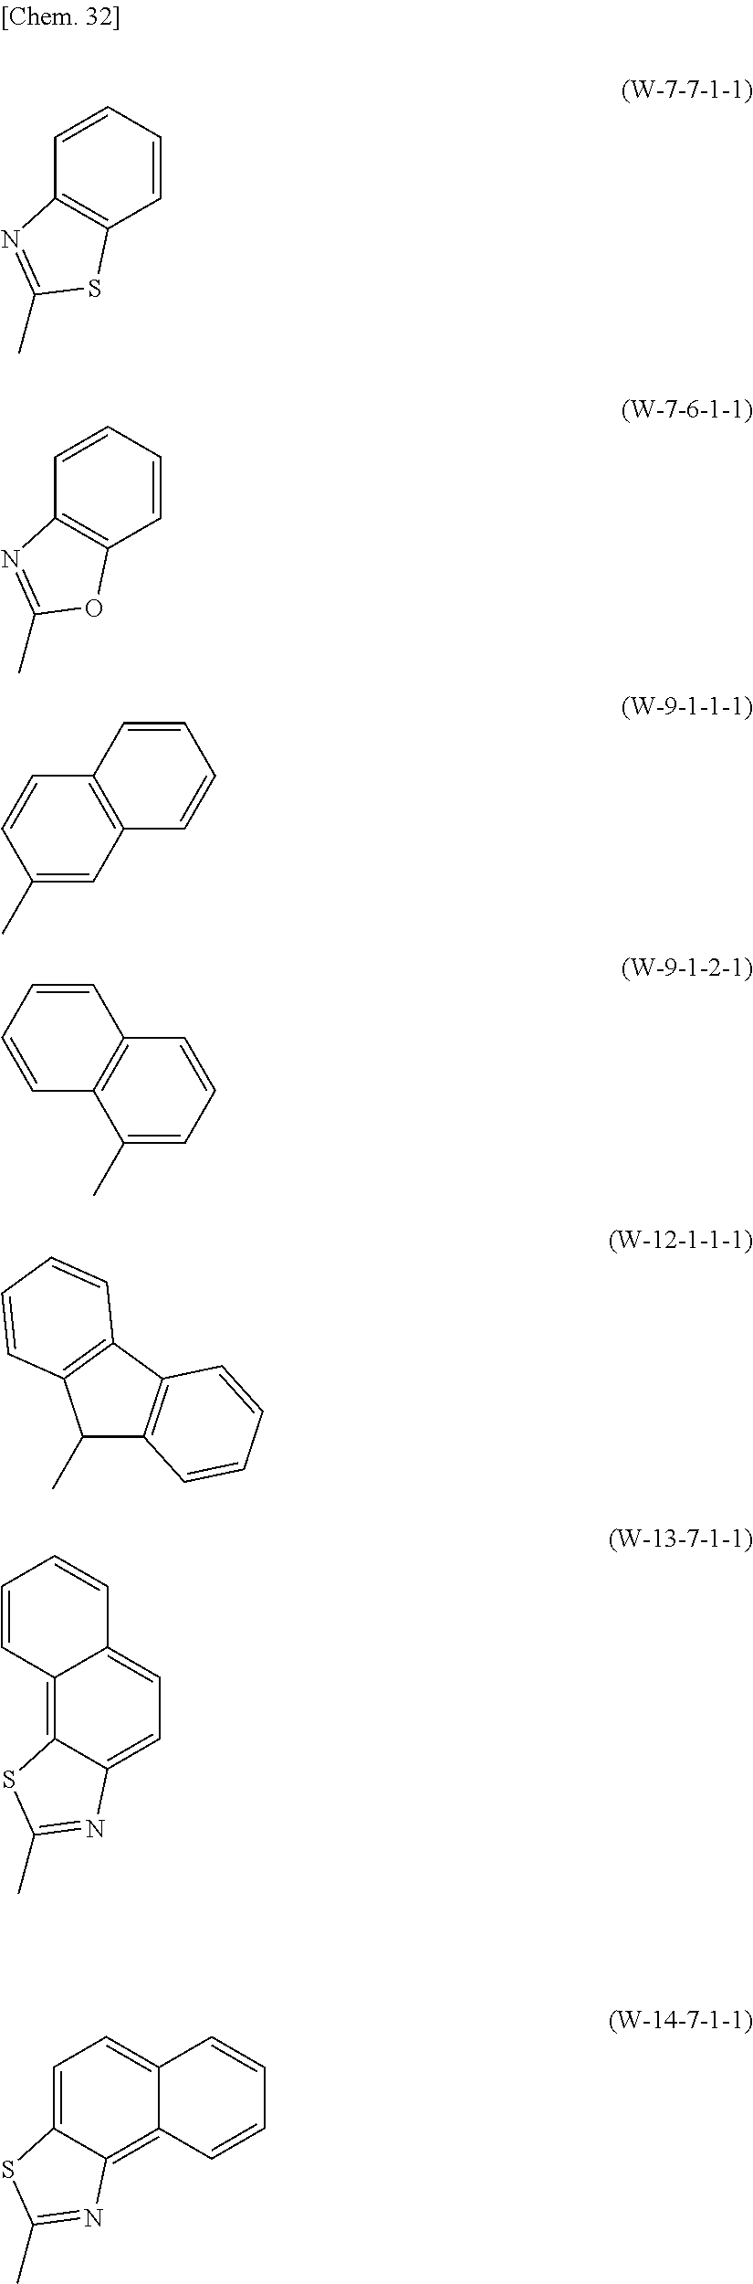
C1=CC2=C(C=C1)SC(C)=N2.C1=CC2=C(C=C1)OC(C)=N2.C1(C)=CC2=C(C=C1)C=CC=C2.C1(C)=CC=CC2=C1C=CC=C2.C1(C)C2=C(C3=C1C=CC=C3)C=CC=C2.C12=CC=C3C(=C1C=CC=C2)SC(C)=N3.C1=C2C(=C3C(=C1)SC(C)=N3)C=CC=C2
